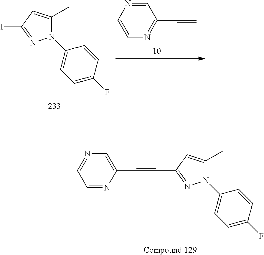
IC1=NN(C2=CC=C(F)C=C2)C(C)=C1.C#CC1=NC=CN=C1.C(C1=NN(C2=CC=C(F)C=C2)C(C)=C1)#CC1=CN=CC=N1
